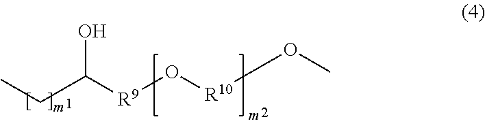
CCC([R9]O[R10]OC)O
